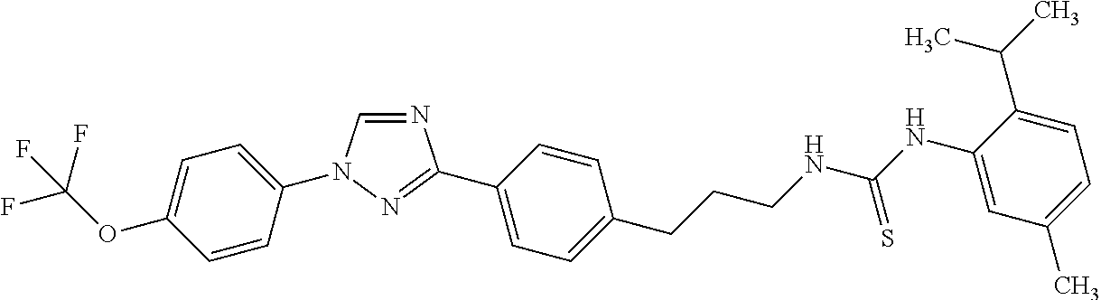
C1=C(N2C=NC(C3=CC=C(CCCNC(NC4=CC(C)=CC=C4C(C)C)=S)C=C3)=N2)C=CC(OC(F)(F)F)=C1
